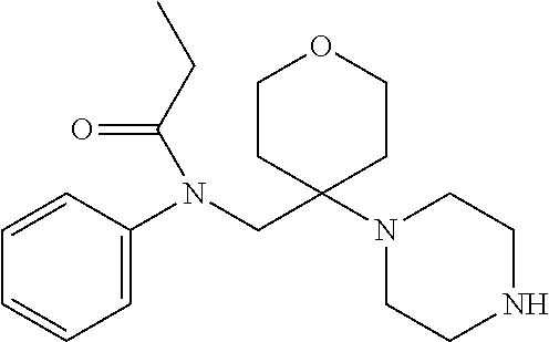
N1CCN(C2(CN(C3=CC=CC=C3)C(=O)CC)CCOCC2)CC1
